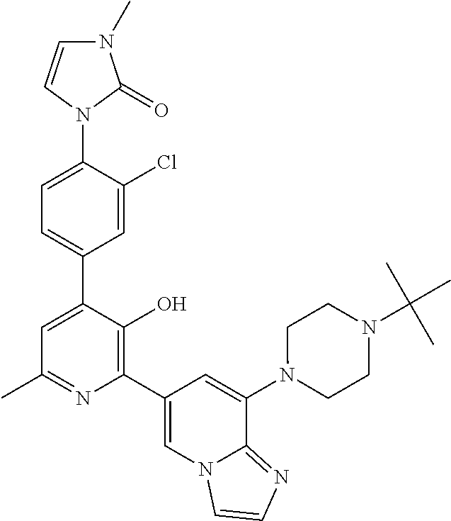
C1=C(C2=CC=C(N3C(=O)N(C)C=C3)C(Cl)=C2)C(O)=C(C2=CN3C(=NC=C3)C(N3CCN(C(C)(C)C)CC3)=C2)N=C1C
